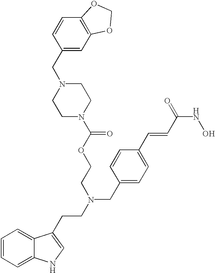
C12=CC=CC=C1NC=C2CCN(CC1=CC=C(C=CC(NO)=O)C=C1)CCOC(N1CCN(CC2=CC3=C(C=C2)OCO3)CC1)=O
